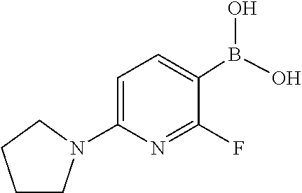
C1CN(C2=CC=C(B(O)O)C(F)=N2)CC1
